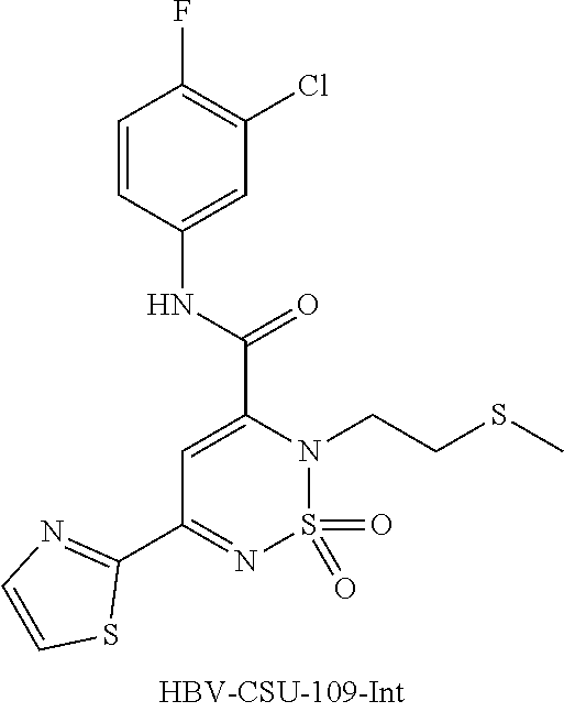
C1=CC(NC(=O)C2=CC(C3=NC=CS3)=NS(=O)(=O)N2CCSC)=CC(Cl)=C1F
